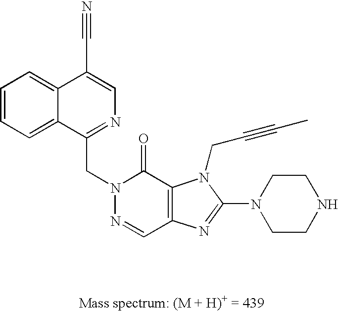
C1=CC=C2C(=C1)C(C#N)=CN=C2CN1N=CC2=C(C1=O)N(CC#CC)C(N1CCNCC1)=N2
